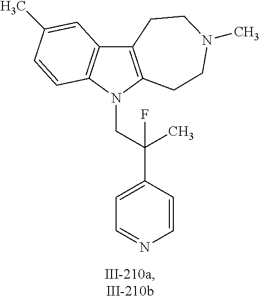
C12=C(N(CC(C3=CC=NC=C3)(C)F)C3=C1C=C(C)C=C3)CCN(C)CC2
